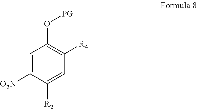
C1([O2N])=CC(O[PG])=C([R4])C=C1[R2]
